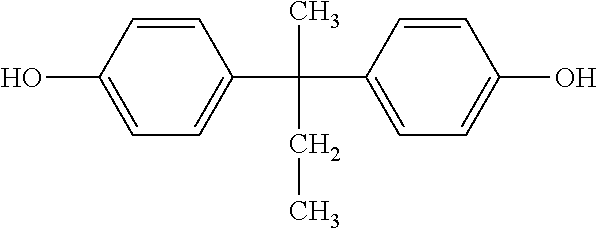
C1=CC(O)=CC=C1C(C)(CC)C1=CC=C(O)C=C1
